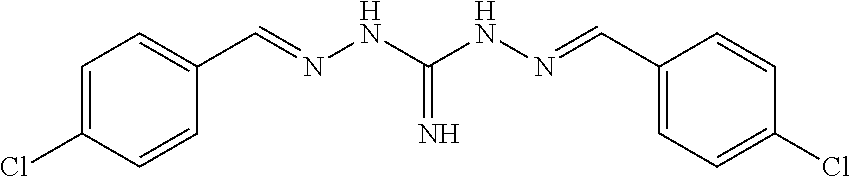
C1=C(Cl)C=CC(C=NNC(NN=CC2=CC=C(Cl)C=C2)=N)=C1
